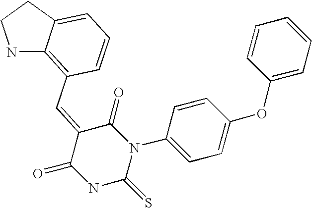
N1C2=C(C=C3C(=O)NC(=S)N(C4=CC=C(OC5=CC=CC=C5)C=C4)C3=O)C=CC=C2CC1
